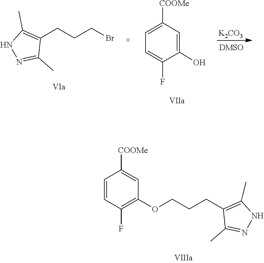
C1=CC([COOMe])=CC(OCCCC2=C(C)NN=C2C)=C1F.N1=C(C)C(CCCBr)=C(C)N1.C1=C(F)C(O)=CC([COOMe])=C1.[K2CO3].[DMSO]
